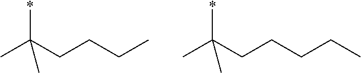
*C(CCCC)(C)C.*C(CCCCC)(C)C
